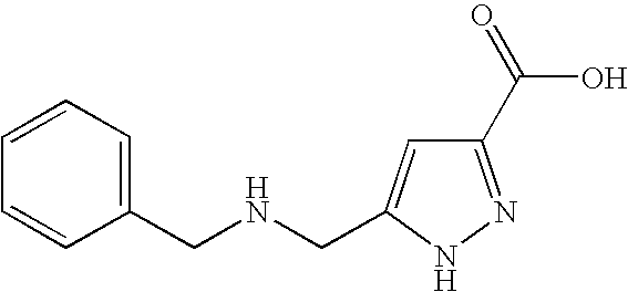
C1(C(=O)O)=NNC(CNCC2=CC=CC=C2)=C1
